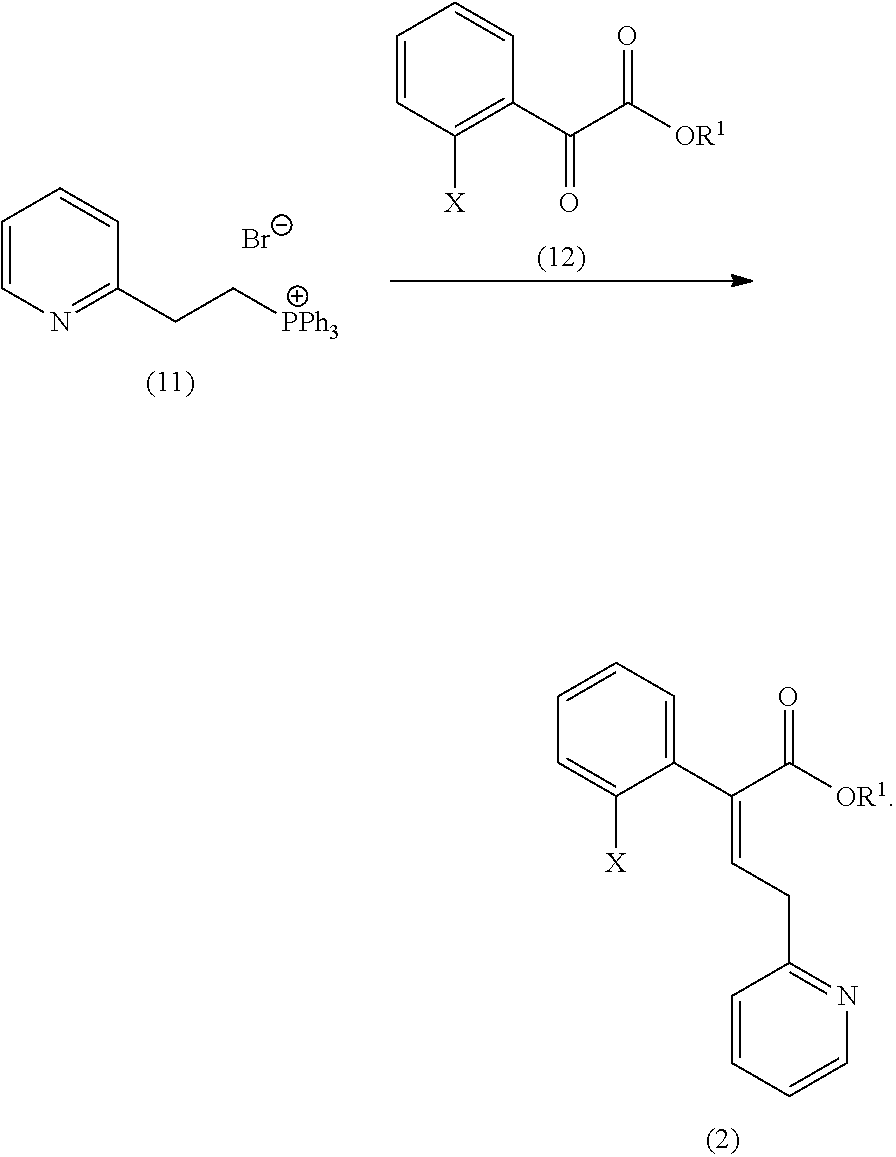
C1=CC=C(C(=CCC2=NC=CC=C2)C([OR1])=O)C([X])=C1.C1=CN=C(CC[PPh3])C=C1.C1=CC([X])=C(C(=O)C([OR1])=O)C=C1.[Br-]
